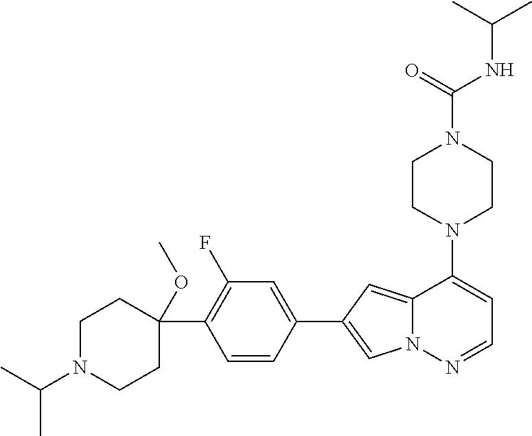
N1(C2=CC=NN3C2=CC(C2=CC(F)=C(C4(OC)CCN(C(C)C)CC4)C=C2)=C3)CCN(C(NC(C)C)=O)CC1
